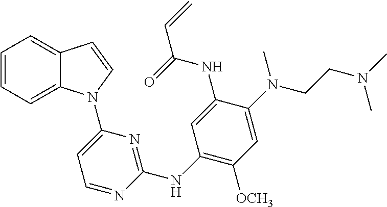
C1(NC2=NC(N3C4=CC=CC=C4C=C3)=CC=N2)=C([OCH3])C=C(N(CCN(C)C)C)C(NC(=O)C=C)=C1
